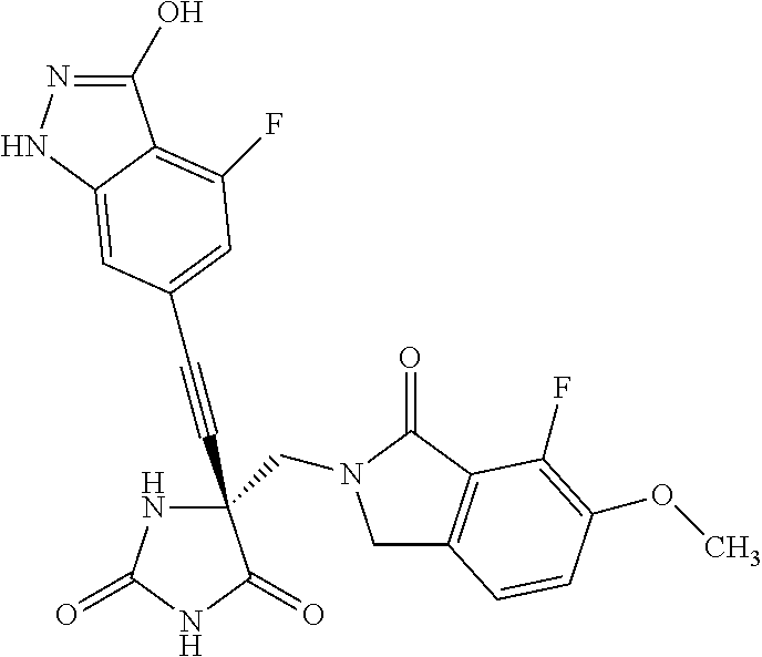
C(#CC1(CN2CC3=C(C2=O)C(F)=C(OC)C=C3)NC(=O)NC1=O)C1=CC(F)=C2C(O)=NNC2=C1
